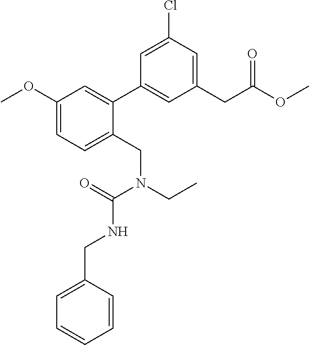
C1=C(Cl)C=C(CC(OC)=O)C=C1C1=CC(OC)=CC=C1CN(CC)C(NCC1=CC=CC=C1)=O
